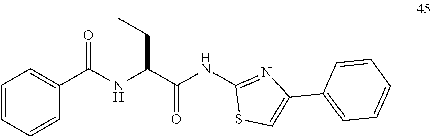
C(C(=O)NC1=NC(C2=CC=CC=C2)=CS1)(NC(C1=CC=CC=C1)=O)CC
